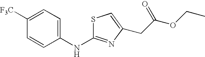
C1=CC(NC2=NC(CC(OCC)=O)=CS2)=CC=C1[F3C]
